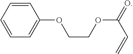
C1=CC=CC=C1OCCOC(=O)C=C
